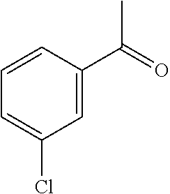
C1=C(C(=O)C)C=CC=C1Cl
